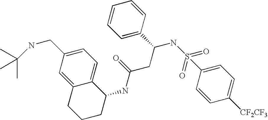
C1=CC=C(C(NS(C2=CC=C([CF2CF3])C=C2)(=O)=O)CC(=O)NC2C3=CC=C(CNC(C)(C)C)C=C3CCC2)C=C1
